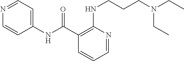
C1(C(NC2=CC=NC=C2)=O)=C(NCCCN(CC)CC)N=CC=C1
